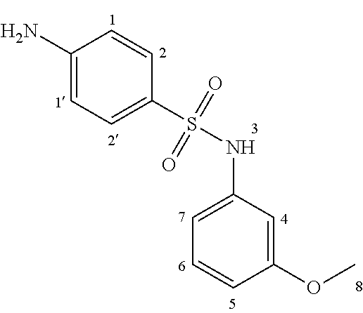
C1(N)=CC=C(S(=O)(=O)NC2=CC=CC(OC)=C2)C=C1
